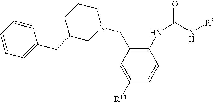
C1([R14])=CC(CN2CCCC(CC3=CC=CC=C3)C2)=C(NC(N[R3])=O)C=C1
